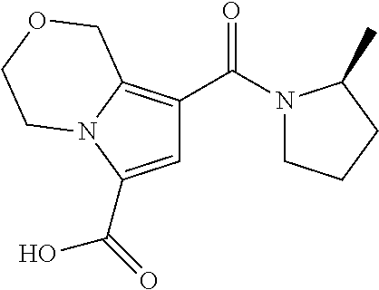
C1=C(C(O)=O)N2C(=C1C(=O)N1CCCC1C)COCC2
